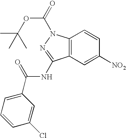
C12=C(C=C([NO2])C=C1)C(NC(=O)C1=CC=CC(Cl)=C1)=NN2C(=O)OC(C)(C)C
